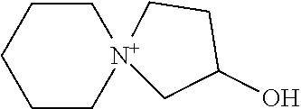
C1C[N+]2(CCC1)CC(O)CC2
